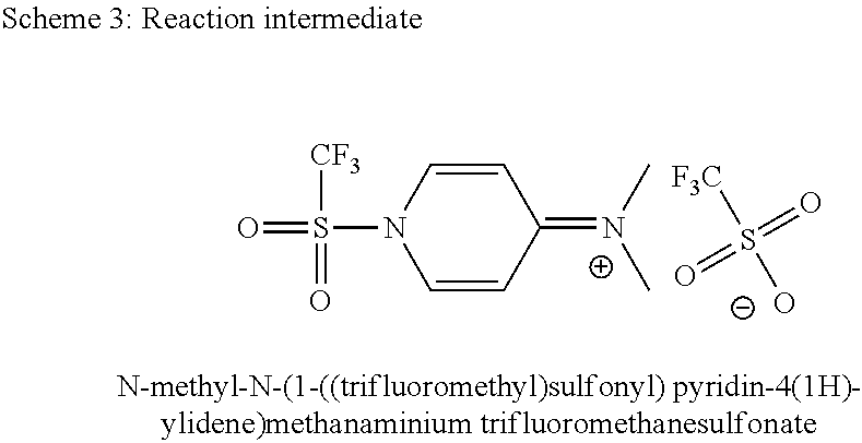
S(N1C=CC(=[N+](C)C)C=C1)(=O)([CF3])=O.O=S(=O)([F3C])[O-]
